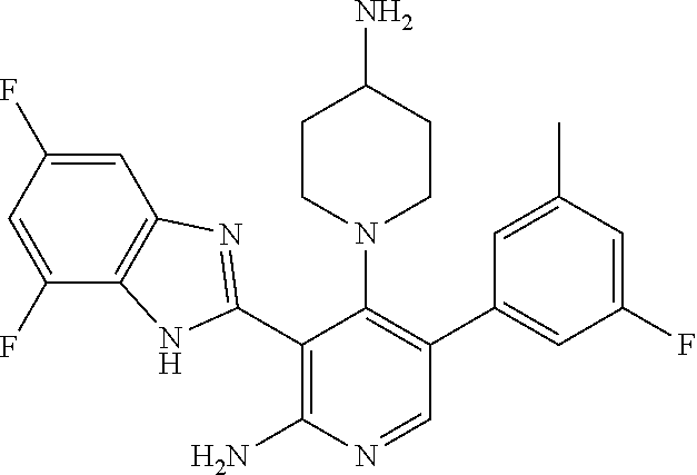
C1=NC(N)=C(C2=NC3=C(N2)C(F)=CC(F)=C3)C(N2CCC(N)CC2)=C1C1=CC(F)=CC(C)=C1
